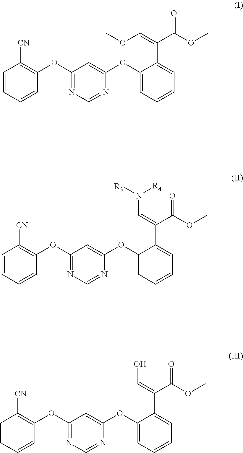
C1(OC2=CC(OC3=C([CN])C=CC=C3)=NC=N2)=CC=CC=C1C(=COC)C(OC)=O.C1(OC2=CC(OC3=C([CN])C=CC=C3)=NC=N2)=CC=CC=C1C(=CN([R3])[R4])C(OC)=O.C1(OC2=CC(OC3=C([CN])C=CC=C3)=NC=N2)=CC=CC=C1C(=CO)C(OC)=O
